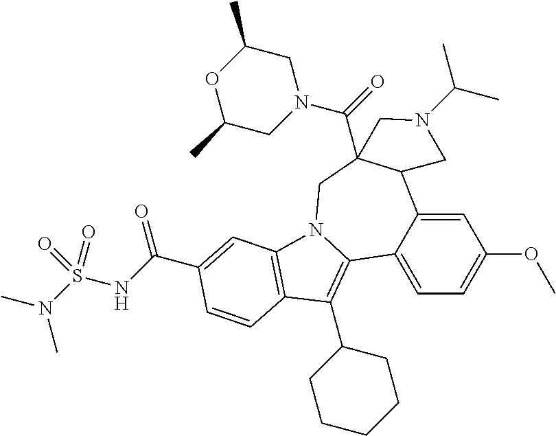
C1=C2C(=CC=C1OC)C1=C(C3CCCCC3)C3=C(N1CC1(C(=O)N4CC(C)OC(C)C4)C2CN(C(C)C)C1)C=C(C(NS(N(C)C)(=O)=O)=O)C=C3
